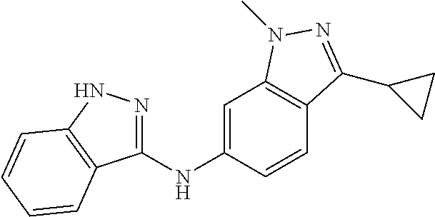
C1(NC2=CC3=C(C=C2)C(C2CC2)=NN3C)=NNC2=C1C=CC=C2
